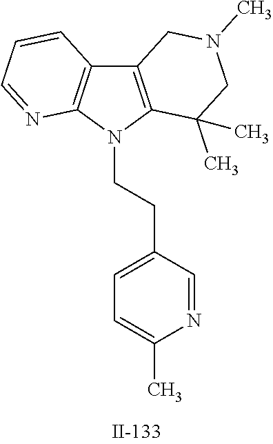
C12=C(N(CCC3=CC=C(C)N=C3)C3=C1C=CC=N3)C(C)(C)CN(C)C2
